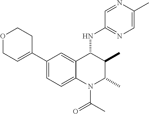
C1(C2=CCOCC2)=CC=C2C(=C1)C(NC1=NC=C(C)N=C1)C(C)C(C)N2C(C)=O
